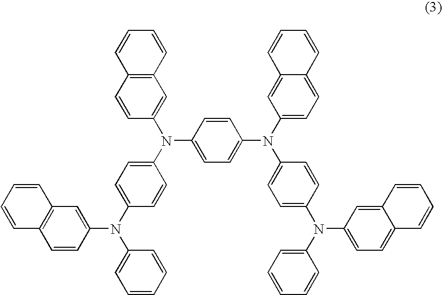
C12=C(C=CC=C1)C=C(N(C1=CC=C(N(C3=CC=CC=C3)C3=CC4=C(C=C3)C=CC=C4)C=C1)C1=CC=C(N(C3=CC=C4C(=C3)C=CC=C4)C3=CC=C(N(C4=CC=CC=C4)C4=CC=C5C(=C4)C=CC=C5)C=C3)C=C1)C=C2
